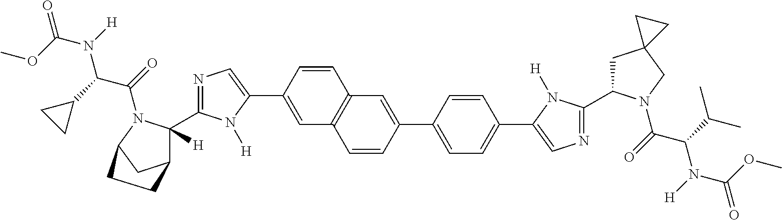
C1=C(C2=CN=C(C3([H])C4CC(N3C(=O)C(C3CC3)N(C(=O)OC)[H])CC4)N2[H])C=CC2=C1C=CC(C1=CC=C(C3=CN=C(C4CC5(CN4C(=O)C(C(C)C)N(C(=O)OC)[H])CC5)N3[H])C=C1)=C2
